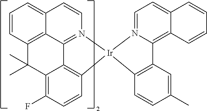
C1=CC(F)=C2C3=C1[Ir]1(N4=C3C3=C(C=CC=C3C=C4)C2(C)C)N2=CC=C3C(=C2C2=C1C=CC(C)=C2)C=CC=C3
